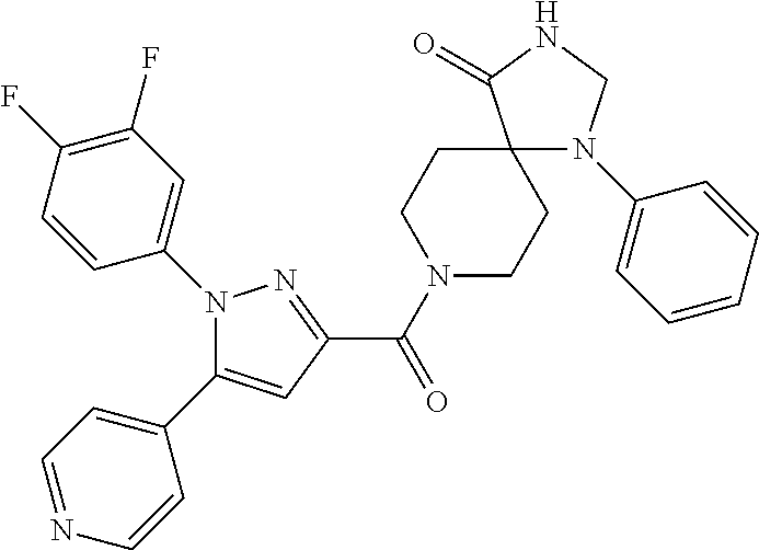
N1(C2=CC(F)=C(F)C=C2)C(C2=CC=NC=C2)=CC(C(=O)N2CCC3(CC2)N(C2=CC=CC=C2)CNC3=O)=N1
